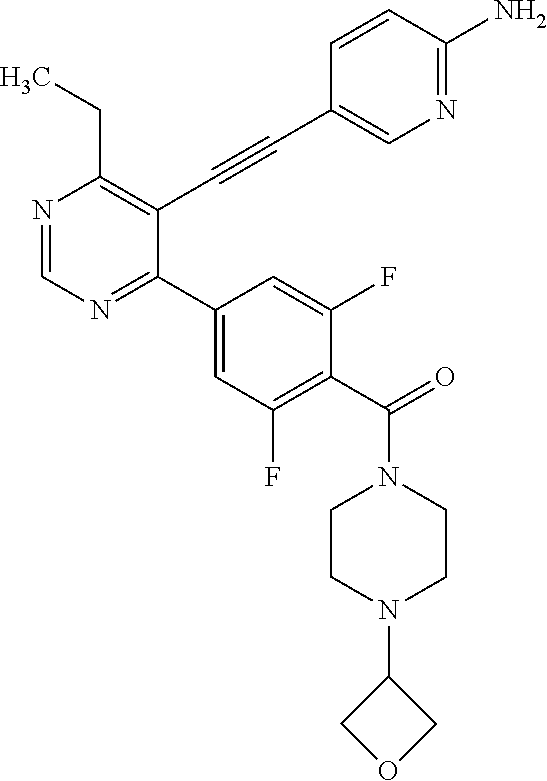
N1=CN=C(C2=CC(F)=C(C(N3CCN(C4COC4)CC3)=O)C(F)=C2)C(C#CC2=CN=C(N)C=C2)=C1CC
